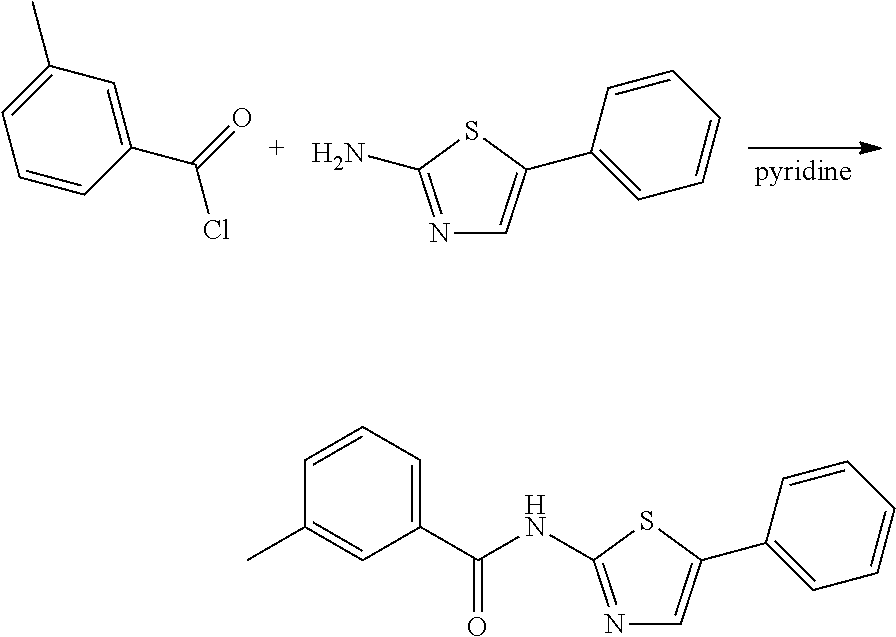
C1=CC(C(=O)Cl)=CC(C)=C1.N1=C(N)SC(C2=CC=CC=C2)=C1.N1=C(NC(C2=CC=CC(C)=C2)=O)SC(C2=CC=CC=C2)=C1
